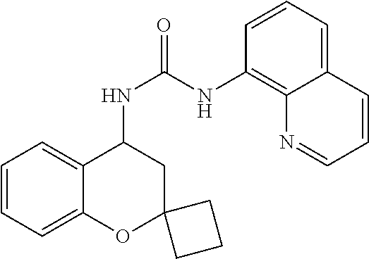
C1=CC=C2C(=C1)C(NC(=O)NC1=C3C(=CC=C1)C=CC=N3)CC1(O2)CCC1
